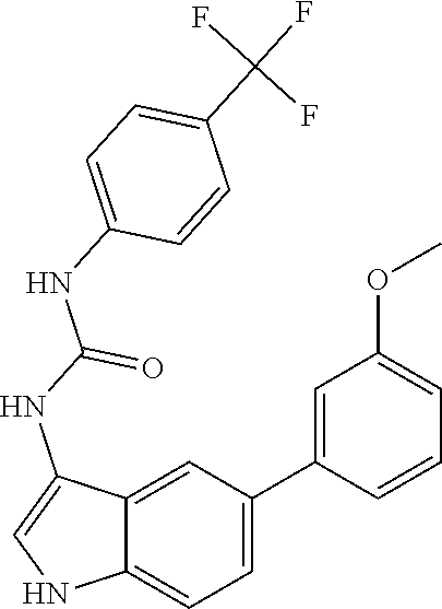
C12=CC=C(C3=CC(OC)=CC=C3)C=C1C(NC(NC1=CC=C(C(F)(F)F)C=C1)=O)=CN2
